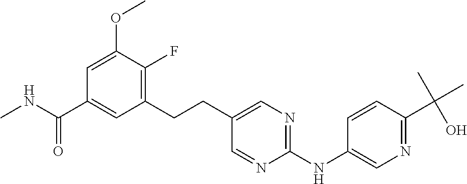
C1=C(OC)C(F)=C(CCC2=CN=C(NC3=CN=C(C(C)(C)O)C=C3)N=C2)C=C1C(NC)=O
